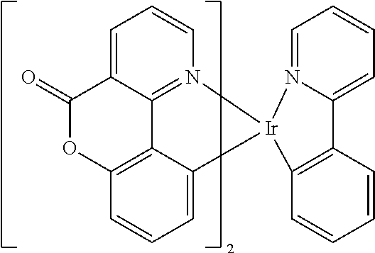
C12=C3C(=CC=C1)[Ir]1(N4=C3C(=CC=C4)C(=O)O2)N2=CC=CC=C2C2=C1C=CC=C2
